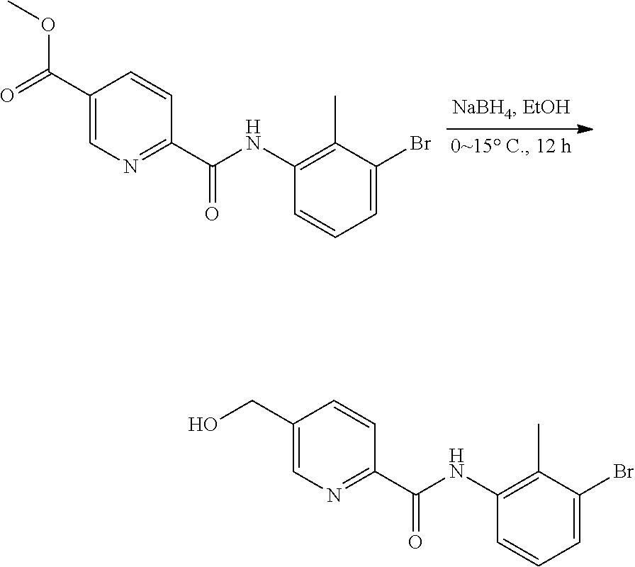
C1(C(=O)OC)=CN=C(C(=O)NC2=C(C)C(Br)=CC=C2)C=C1.C1(CO)=CN=C(C(=O)NC2=C(C)C(Br)=CC=C2)C=C1
